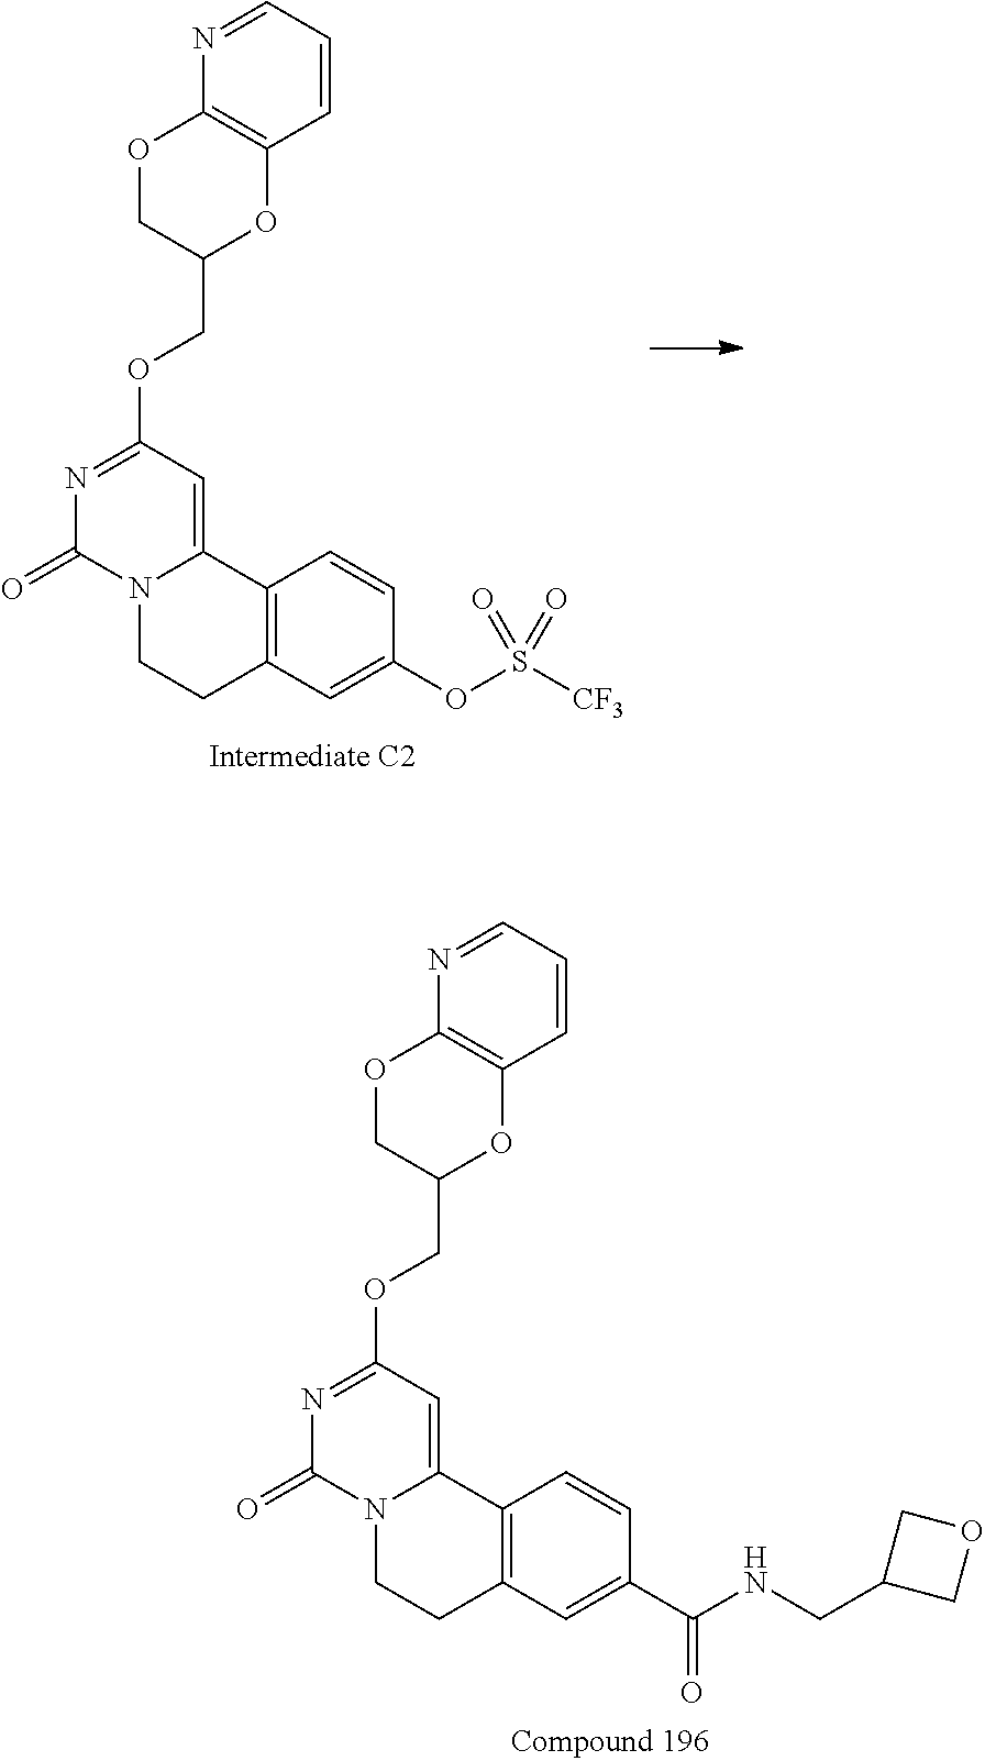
C12=C(C=C(OS([CF3])(=O)=O)C=C1)CCN1C2=CC(OCC2OC3=C(OC2)N=CC=C3)=NC1=O.C12=C(C=C(C(NCC3COC3)=O)C=C1)CCN1C2=CC(OCC2OC3=C(OC2)N=CC=C3)=NC1=O
